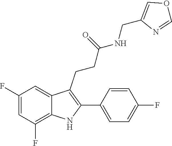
C(C(=O)NCC1=COC=N1)CC1=C(C2=CC=C(F)C=C2)NC2=C(F)C=C(F)C=C21
